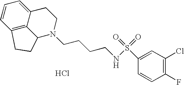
C1=CC2=C3C(=C1)CCN(CCCCNS(=O)(=O)C1=CC(Cl)=C(F)C=C1)C3CC2.Cl
